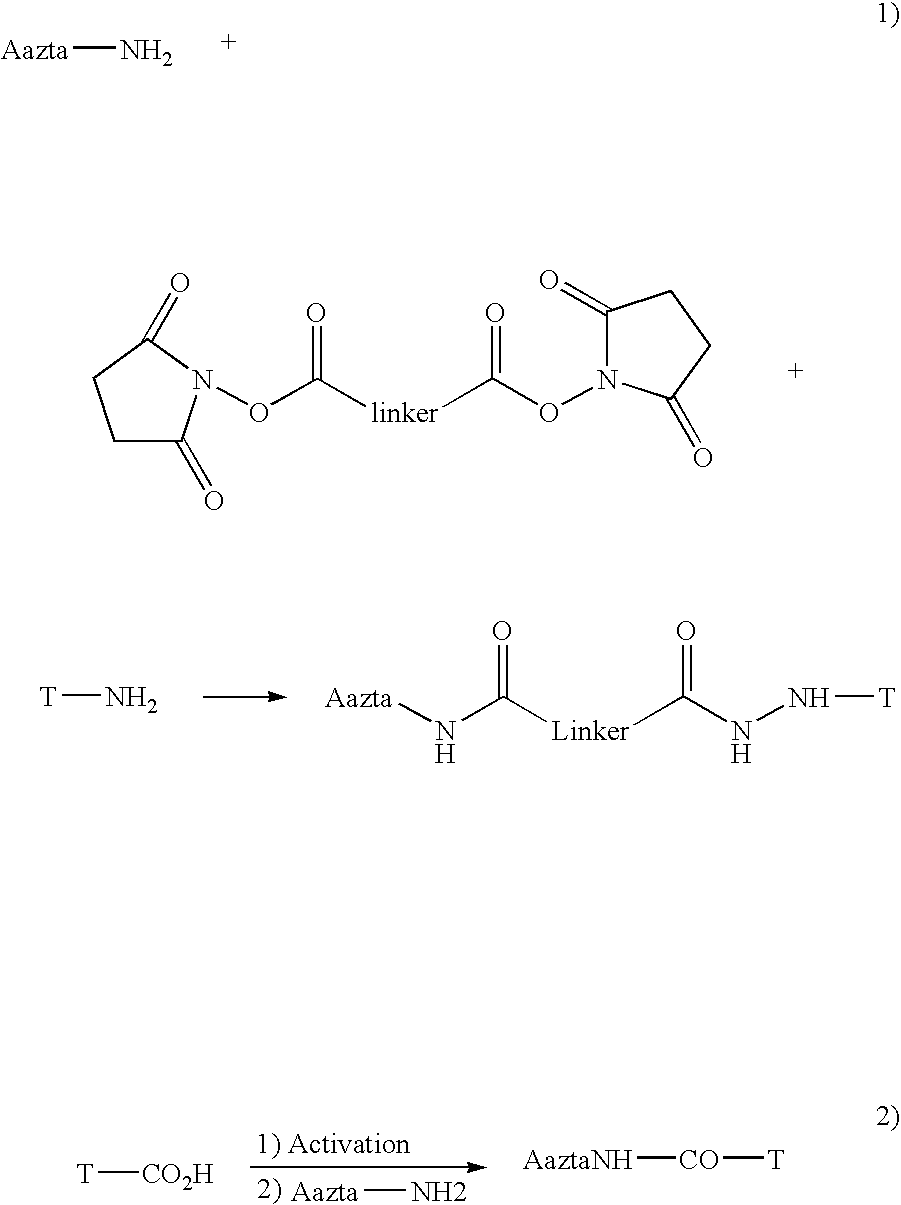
[Aazta]N.C1C(=O)N(OC([linker]C(ON2C(=O)CCC2=O)=O)=O)C(=O)C1.[T]N.[Aazta]NC([Linker]C(NN[T])=O)=O.[T][CO2H].[Aazta]N.[AaztaNH][CO][T]
